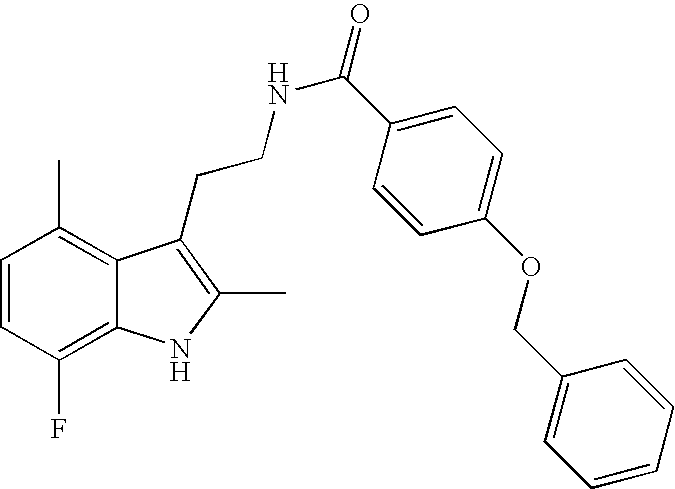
C1=CC(F)=C2C(=C1C)C(CCNC(=O)C1=CC=C(OCC3=CC=CC=C3)C=C1)=C(C)N2
